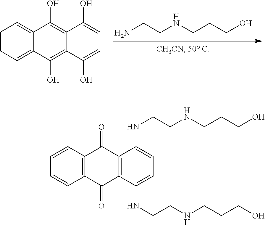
NCCNCCCO.C1=CC=C2C(=C1)C(O)=C1C(=C2O)C(O)=CC=C1O.C12=C(C(=O)C3=C(C1=O)C(NCCNCCCO)=CC=C3NCCNCCCO)C=CC=C2
